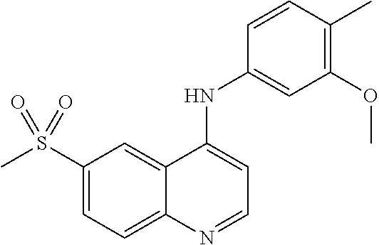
C1(S(C)(=O)=O)=CC=C2C(=C1)C(NC1=CC(OC)=C(C)C=C1)=CC=N2
